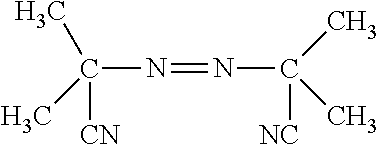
C(C)([CN])(N=NC([NC])(C)C)C
